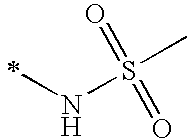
N(S(C)(=O)=O)C
